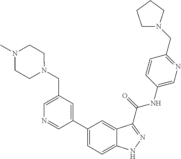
C1(CN2CCN(C)CC2)=CN=CC(C2=CC=C3C(=C2)C(C(NC2=CN=C(CN4CCCC4)C=C2)=O)=NN3)=C1
